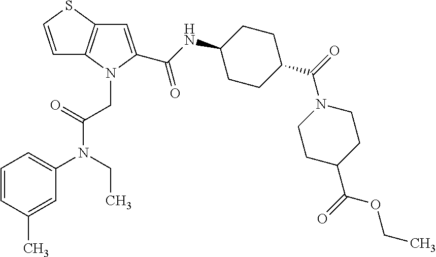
C1=CSC2=C1N(CC(N(C1=CC=CC(C)=C1)CC)=O)C(C(NC1CCC(C(=O)N3CCC(C(=O)OCC)CC3)CC1)=O)=C2
